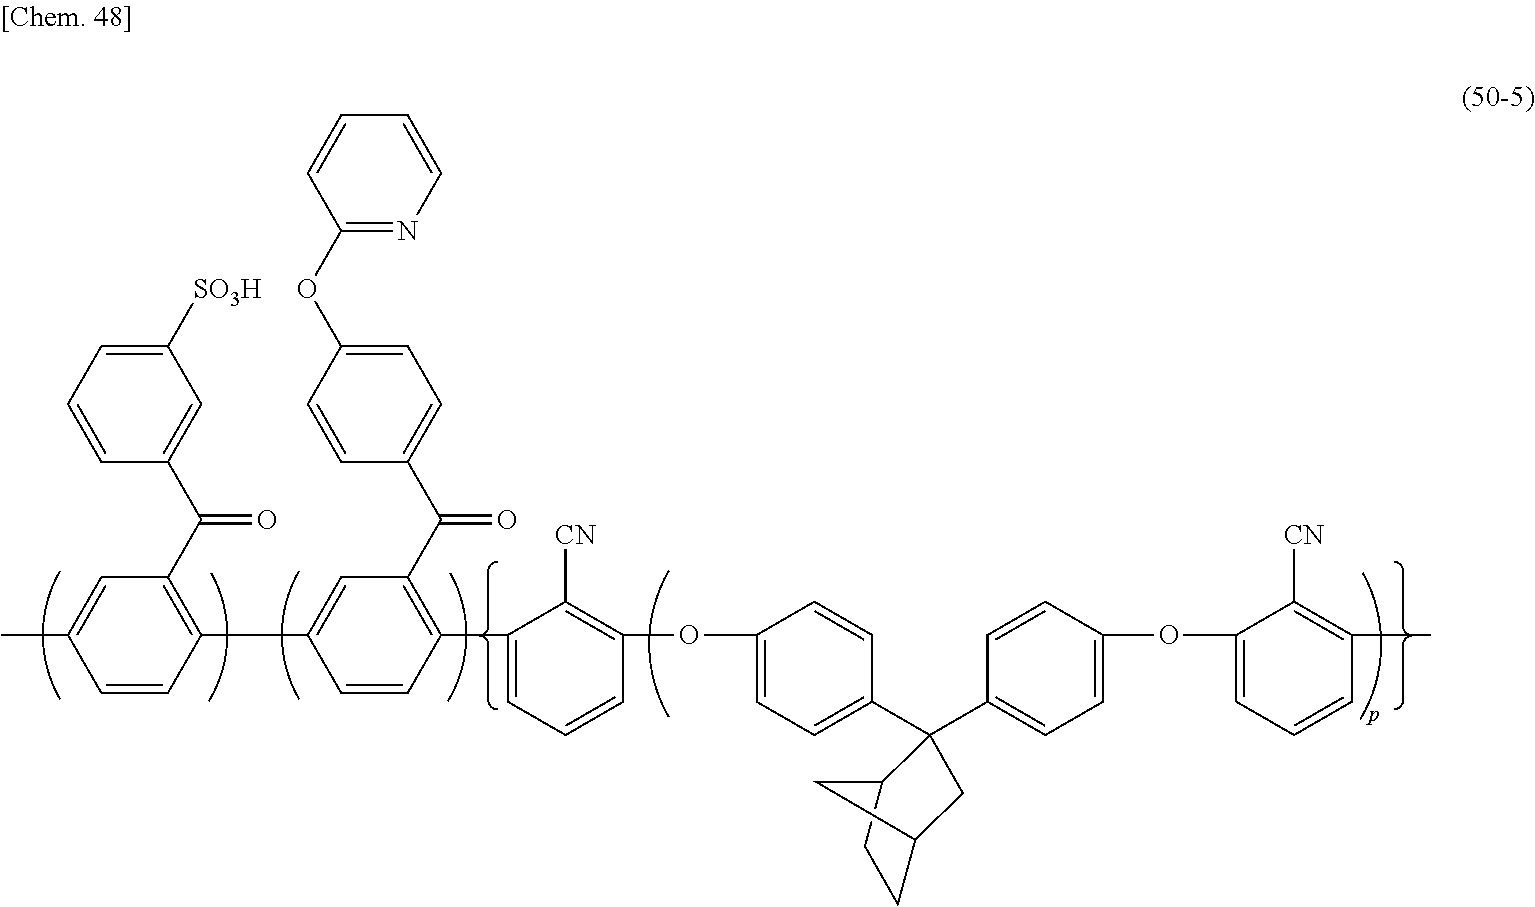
C1(OC2=CC=C(C3(C4=CC=C(OC5=CC=CC(C)=C5[CN])C=C4)CC4CCC3C4)C=C2)=C([CN])C(C2=C(C(C3=CC=C(OC4=NC=CC=C4)C=C3)=O)C=C(C3=C(C(C4=CC([SO3H])=CC=C4)=O)C=C(C)C=C3)C=C2)=CC=C1
